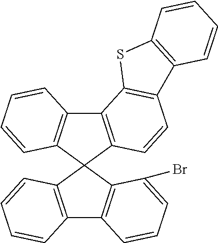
C12=C(C3(C4=C1C=CC=C4)C1=C(C4=C3C(Br)=CC=C4)C=CC=C1)C=CC1=C2SC2=C1C=CC=C2
